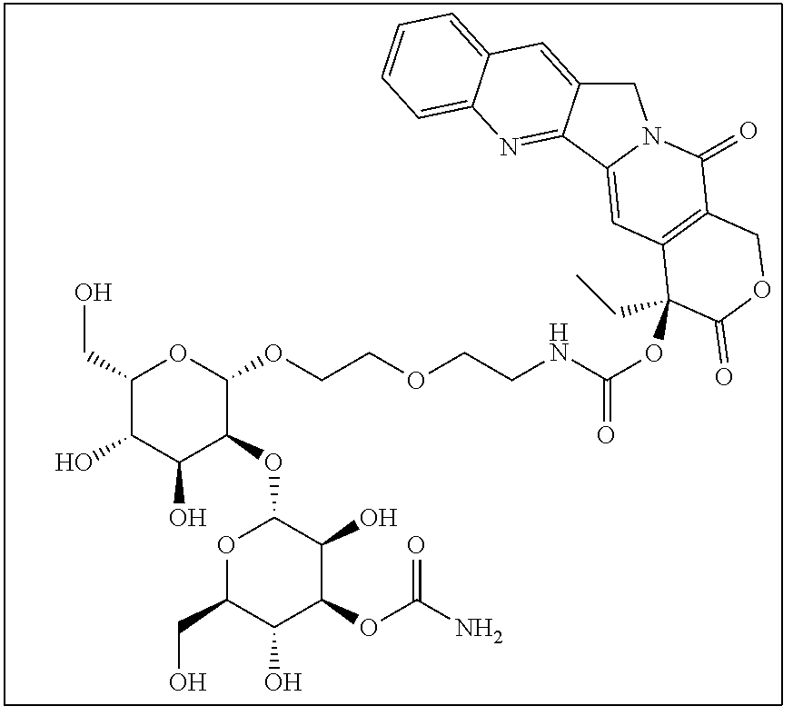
C1(CO)C(O)C(O)C(OC2OC(CO)C(O)C(OC(N)=O)C2O)C(OCCOCCNC(=O)OC2(CC)C3=C(C(=O)N4CC5=CC6=CC=CC=C6N=C5C4=C3)COC2=O)O1
